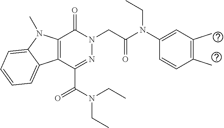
C12=C(N(C)C3=CC=CC=C13)C(=O)N(CC(N(C1=CC(C)=C(C)C=C1)CC)=O)N=C2C(N(CC)CC)=O
